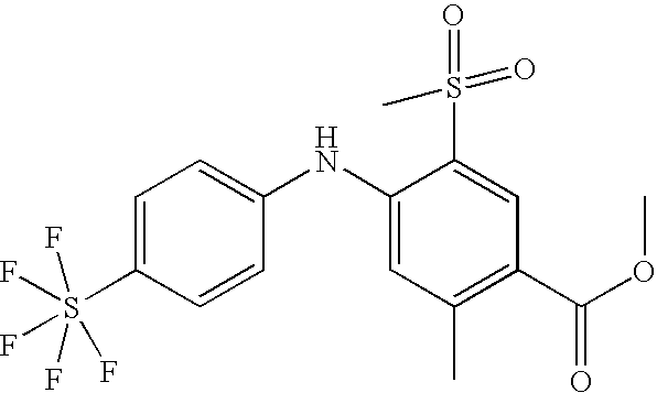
C1=C(S(F)(F)(F)(F)F)C=CC(NC2=CC(C)=C(C(OC)=O)C=C2S(=O)(=O)C)=C1
